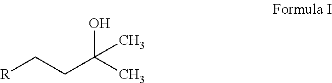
[R]CCC(C)(O)C
